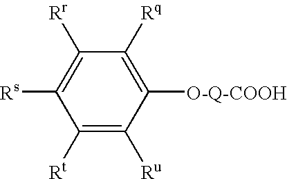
C1([Rq])=C([O-Q-COOH])C([Ru])=C([Rt])C([Rs])=C1[Rr]
